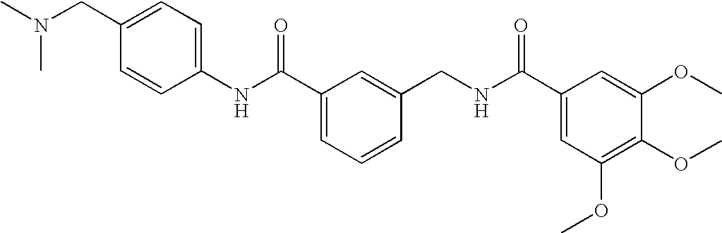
C1(NC(C2=CC=CC(CNC(C3=CC(OC)=C(OC)C(OC)=C3)=O)=C2)=O)=CC=C(CN(C)C)C=C1
